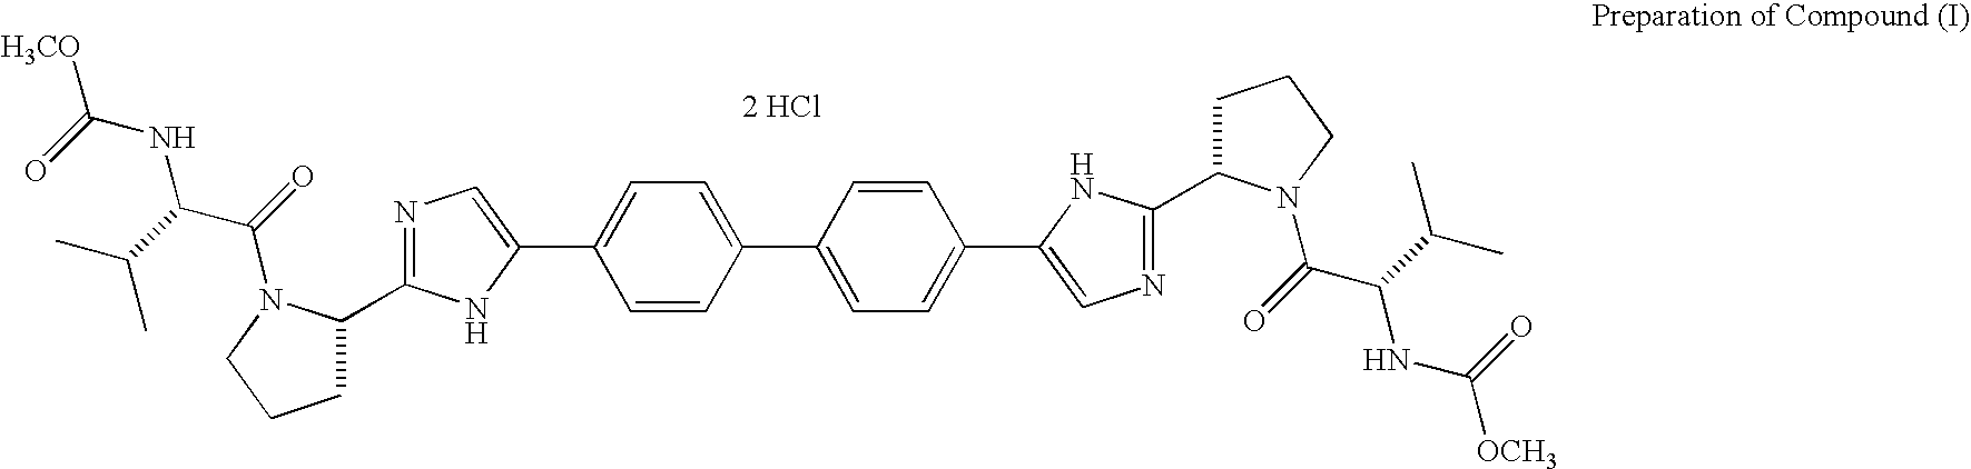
C1=CC(C2=CC=C(C3=CN=C(C4CCCN4C(=O)C(C(C)C)NC(=O)[OCH3])N3)C=C2)=CC=C1C1=CN=C(C2CCCN2C(=O)C(C(C)C)NC(=O)[H3CO])N1.[2 HCl]
